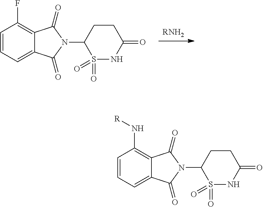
C1=CC=C2C(=C1N[R])C(=O)N(C1S(=O)(=O)NC(=O)CC1)C2=O.C1=CC=C2C(=C1F)C(=O)N(C1S(=O)(=O)NC(=O)CC1)C2=O.[RNH2]
